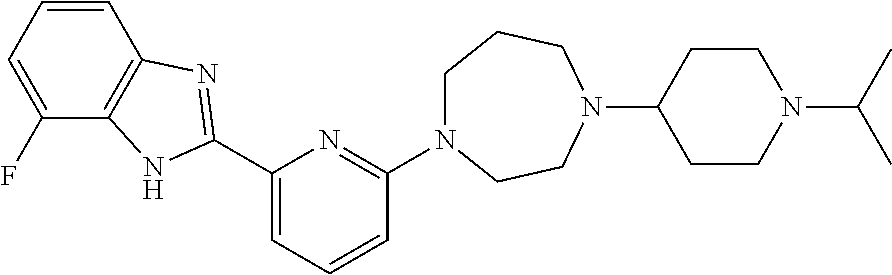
C1(C2=NC3=C(C(F)=CC=C3)N2)=CC=CC(N2CCCN(C3CCN(C(C)C)CC3)CC2)=N1
